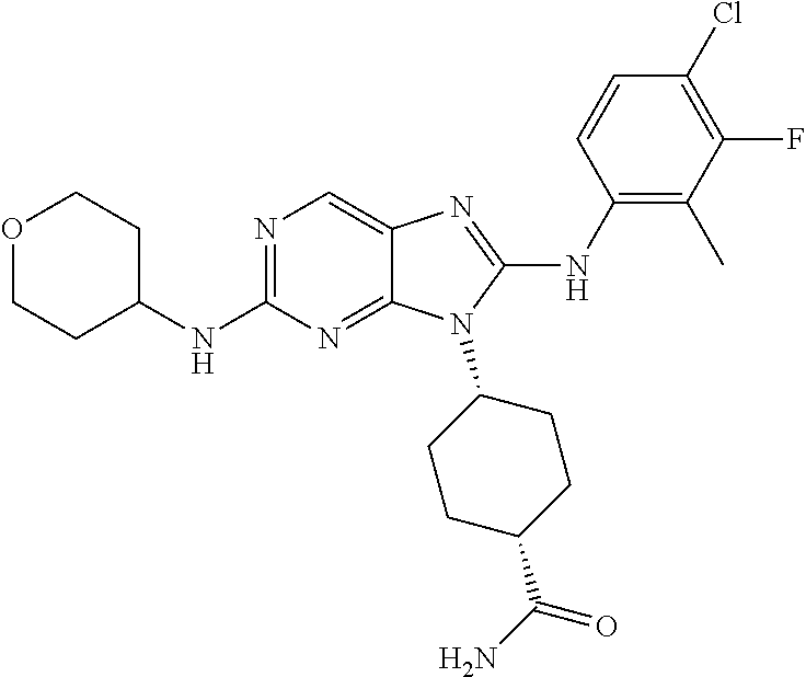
N1=C(NC2CCOCC2)N=C2C(=C1)N=C(NC1=C(C)C(F)=C(Cl)C=C1)N2C1CCC(C(N)=O)CC1
